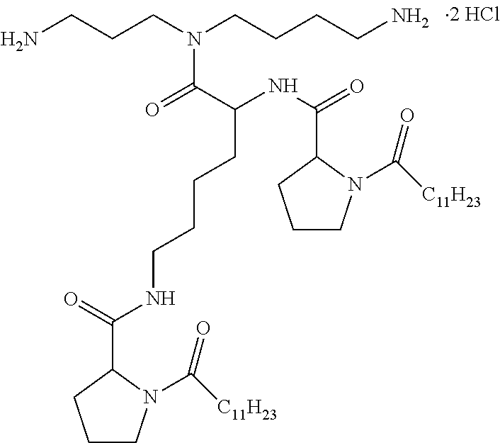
C1CN(C([C11H23])=O)C(C(=O)NCCCCC(NC(=O)C2CCCN2C([C11H23])=O)C(=O)N(CCCN)CCCCN)C1
